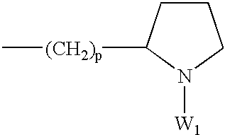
C1CC([(CH2)p]C)N([W1])C1
